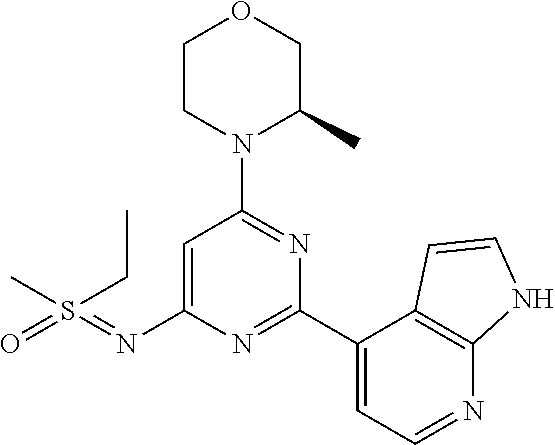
C1=C(N=S(=O)(CC)C)N=C(C2=CC=NC3=C2C=CN3)N=C1N1C(C)COCC1
